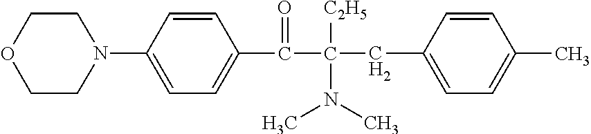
C1=CC(CC([C2H5])(C(C2=CC=C(N3CCOCC3)C=C2)=O)N(C)C)=CC=C1C
